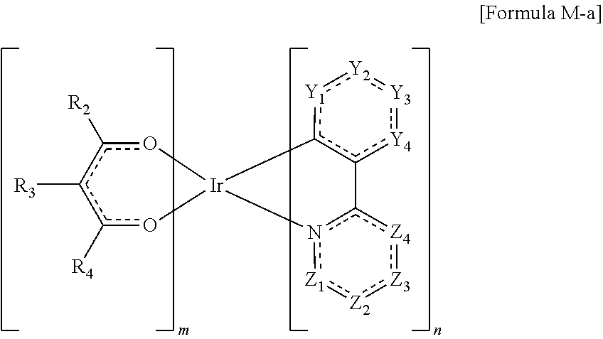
c1([R4])o[Ir]2(oc([R2])c1[R3])c1c([Y4]:[Y3]:[Y2]:[Y1]1)-c1n2[Z1]:[Z2]:[Z3]:[Z4]1
